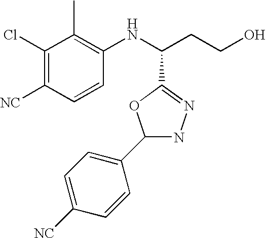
C1(Cl)=C([NC])C=CC(NC(CCO)C2=NNC(C3=CC=C([NC])C=C3)O2)=C1C
